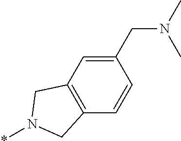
C1(CN(C)C)=CC2=C(C=C1)CN(*)C2
